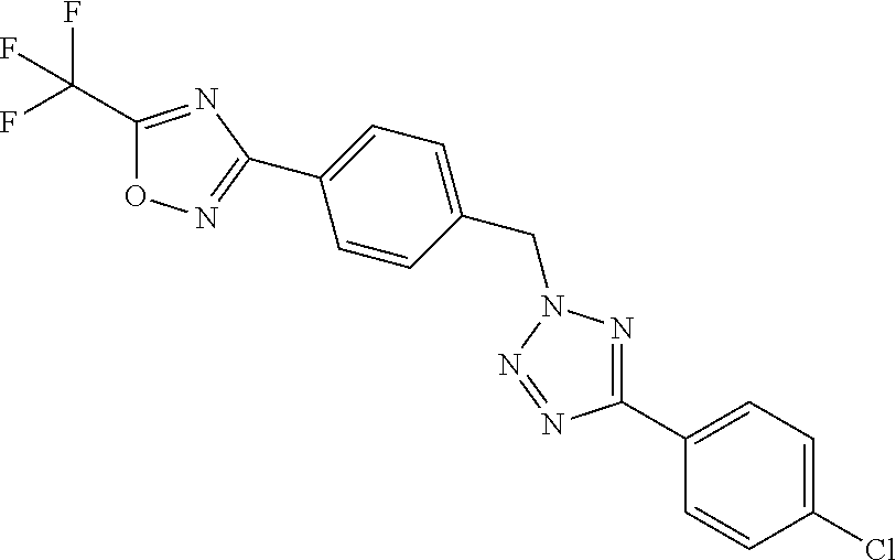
C1(C(F)(F)F)=NC(C2=CC=C(CN3N=C(C4=CC=C(Cl)C=C4)N=N3)C=C2)=NO1
